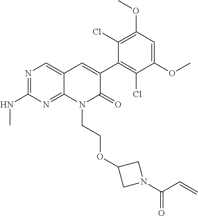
C1(NC)=NC=C2C(=N1)N(CCOC1CN(C(C=C)=O)C1)C(=O)C(C1=C(Cl)C(OC)=CC(OC)=C1Cl)=C2
